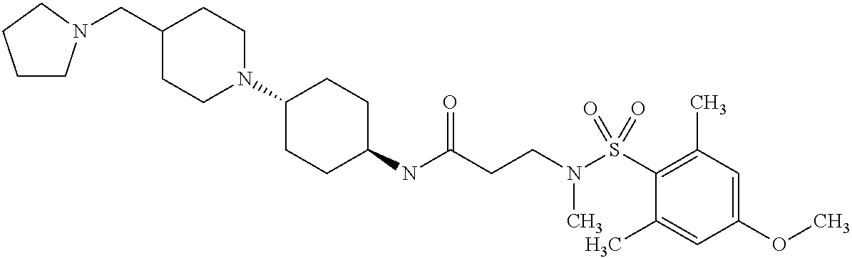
C1(NC(CCN(S(C2=C(C)C=C(OC)C=C2C)(=O)=O)C)=O)CCC(N2CCC(CN3CCCC3)CC2)CC1
